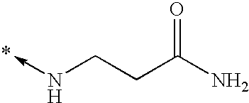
C<-NCCC(N)=O
